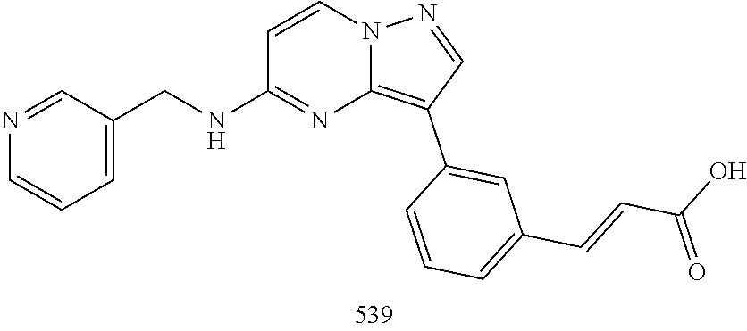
C1(C=CC(O)=O)=CC=CC(C2=C3N=C(NCC4=CC=CN=C4)C=CN3N=C2)=C1
